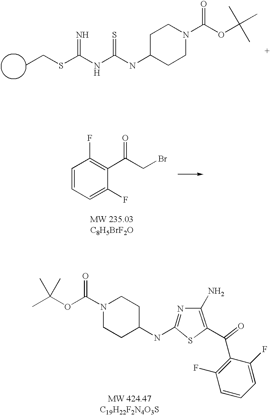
C1(NC(NC(SCC)=N)=S)CCN(C(OC(C)(C)C)=O)CC1.C1(C(CBr)=O)=C(F)C=CC=C1F.C1(NC2=NC(N)=C(C(C3=C(F)C=CC=C3F)=O)S2)CCN(C(OC(C)(C)C)=O)CC1
